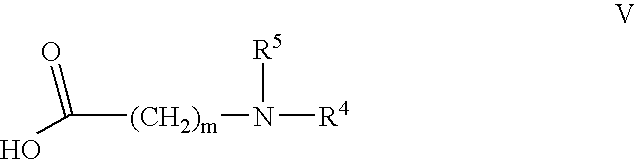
OC([(CH2)m]N([R4])[R5])=O
